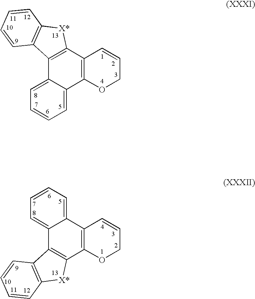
C12=CC=CC=C1C1=C(C3=C2OCC=C3)[X*]C2=C1C=CC=C2.C12=C(C3=CC=CC=C3C3=C1OCC=C3)C1=C([X*]2)C=CC=C1
